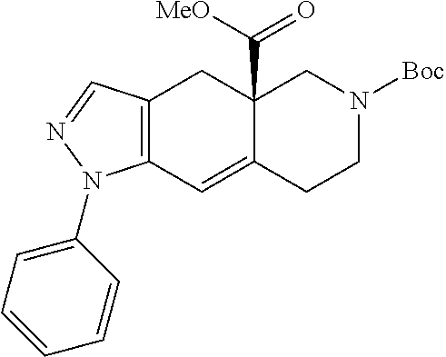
C12=C(C=C3C(C(=O)[MeO])(C1)CN([Boc])CC3)N(C1=CC=CC=C1)N=C2
